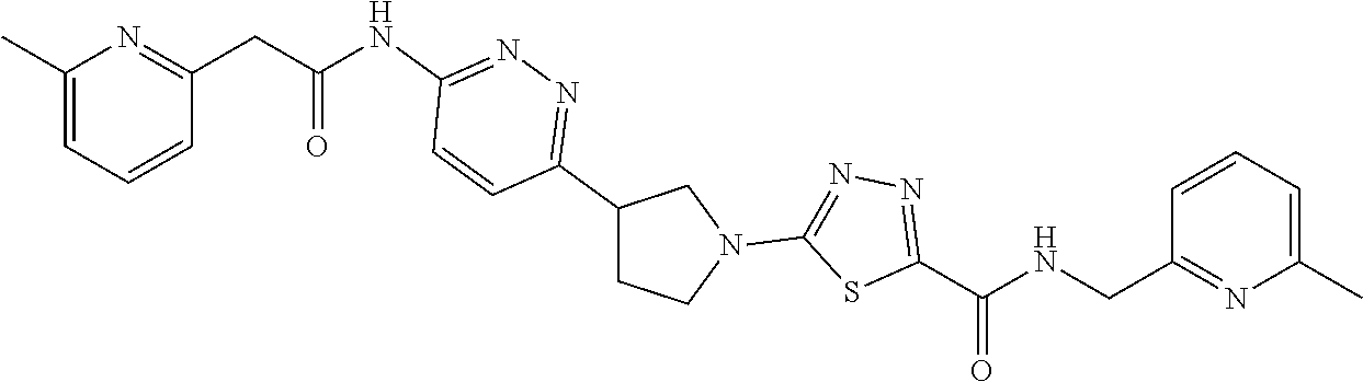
C1(C2=NN=C(NC(CC3=NC(C)=CC=C3)=O)C=C2)CCN(C2=NN=C(C(=O)NCC3=NC(C)=CC=C3)S2)C1
